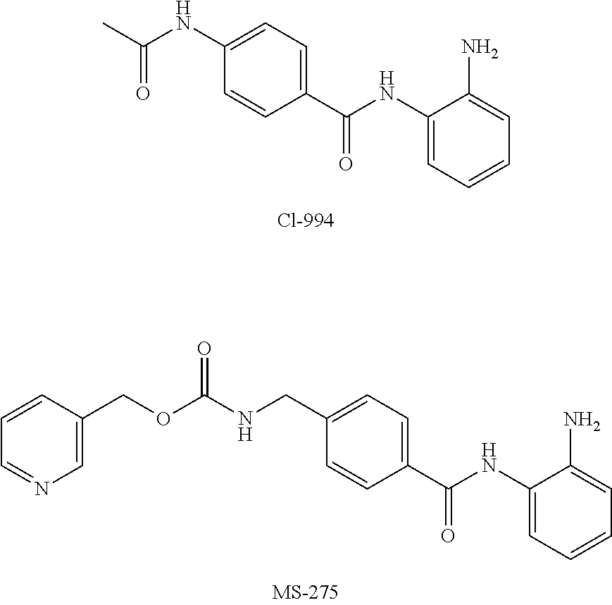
C(NC1=CC=C(C(NC2=CC=CC=C2N)=O)C=C1)(C)=O.N(CC1=CC=C(C(NC2=CC=CC=C2N)=O)C=C1)C(OCC1=CN=CC=C1)=O
